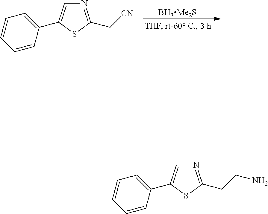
N1=C(C[CN])SC(C2=CC=CC=C2)=C1.[BH3Me2S].N1=C(CCN)SC(C2=CC=CC=C2)=C1
